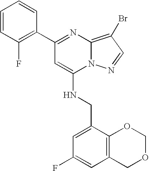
C1=CC(F)=C(C2=NC3=C(Br)C=NN3C(NCC3=CC(F)=CC4=C3OCOC4)=C2)C=C1
